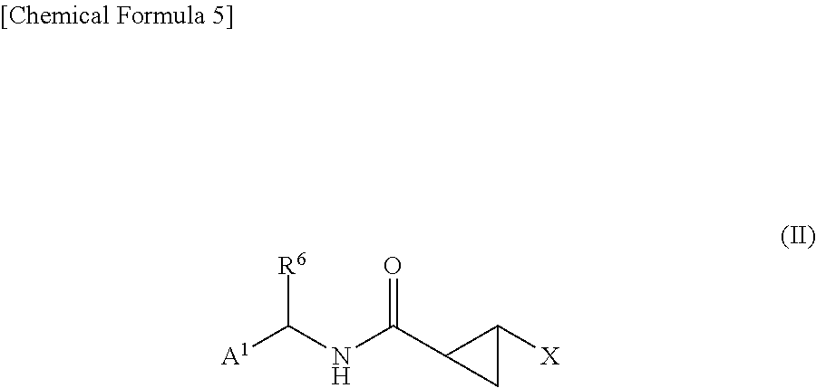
N(C(=O)C1C([X])C1)C([A1])[R6]
